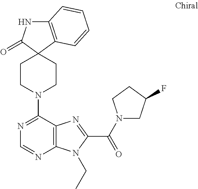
C12=C(C=CC=C1)C1(C(=O)N2)CCN(C2=NC=NC3=C2N=C(C(=O)N2CC(F)CC2)N3CC)CC1
